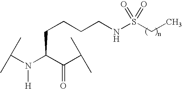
C(N(C(C(C(C)C)=O)CCCCNS(CC)(=O)=O)[H])(C)C
